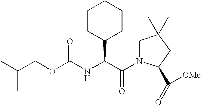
CC(COC(NC(C(N1C(C(=O)[OMe])CC(C)(C)C1)=O)C1CCCCC1)=O)C
